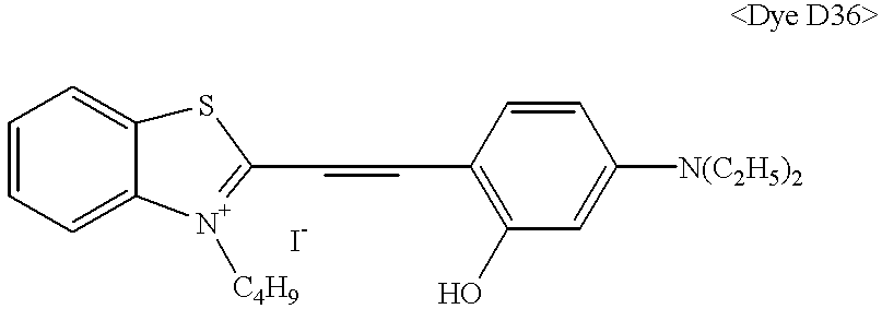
C1=CC(C=CC2=[N+]([C4H9])C3=CC=CC=C3S2)=C(O)C=C1[N(C2H5)2]
